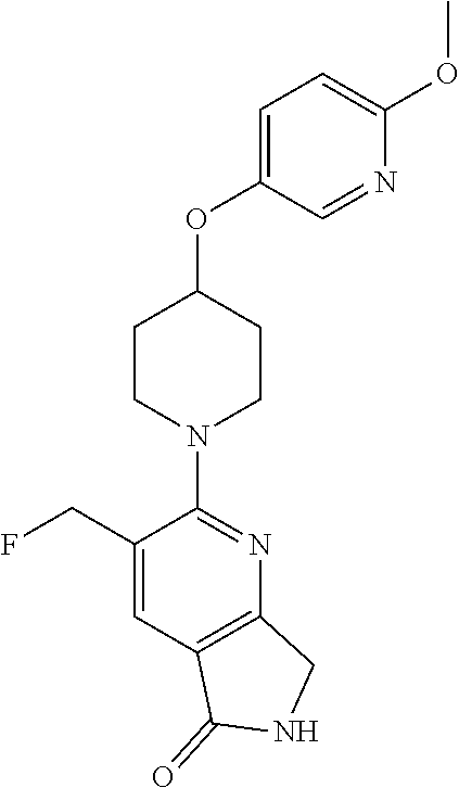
C1CN(C2=NC3=C(C=C2CF)C(=O)NC3)CCC1OC1=CC=C(OC)N=C1
